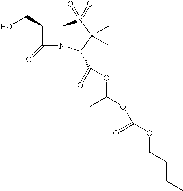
C1(CO)C(=O)N2C1S(=O)(=O)C(C)(C)C2C(=O)OC(C)OC(OCCCC)=O
